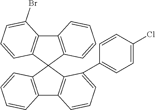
C12=C(C3(C4=C1C=CC=C4C1=CC=C(Cl)C=C1)C1=C(C4=C3C=CC=C4Br)C=CC=C1)C=CC=C2
